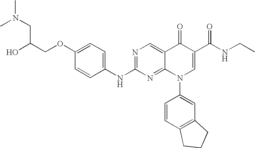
C1=CC(NC2=NC=C3C(=N2)N(C2=CC4=C(C=C2)CCC4)C=C(C(NCC)=O)C3=O)=CC=C1OCC(O)CN(C)C
